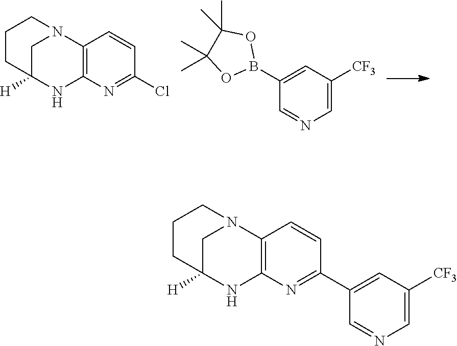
C12([H])NC3=C(N(C1)CCC2)C=CC(C1=CC([CF3])=CN=C1)=N3.C12([H])NC3=C(N(C1)CCC2)C=CC(Cl)=N3.C1(B2OC(C)(C)C(C)(C)O2)=CC([CF3])=CN=C1
